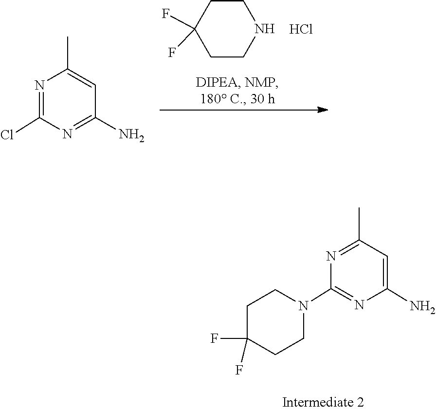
C1C(F)(F)CCN(C2=NC(N)=CC(C)=N2)C1.FC1(F)CCNCC1.Cl.C1(Cl)=NC(C)=CC(N)=N1
